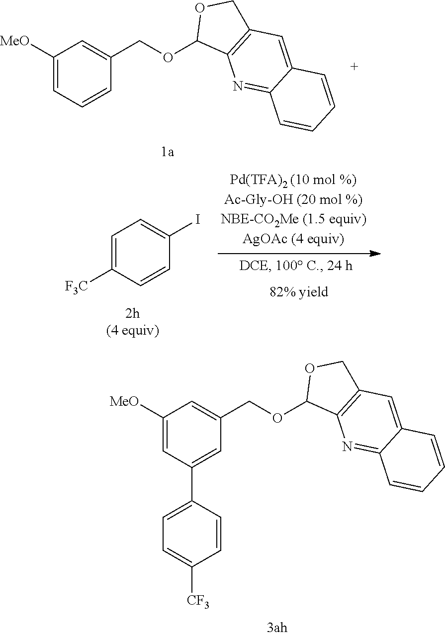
C1([MeO])=CC=CC(COC2C3=C(CO2)C=C2C(=N3)C=CC=C2)=C1.C1=C([F3C])C=CC(I)=C1.C1([MeO])=CC(C2=CC=C([CF3])C=C2)=CC(COC2C3=C(CO2)C=C2C(=N3)C=CC=C2)=C1
